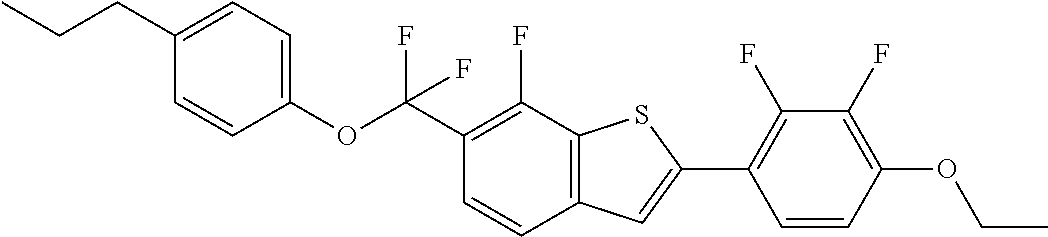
CCCC1=CC=C(OC(C2=C(F)C3=C(C=C2)C=C(C2=C(F)C(F)=C(OCC)C=C2)S3)(F)F)C=C1
